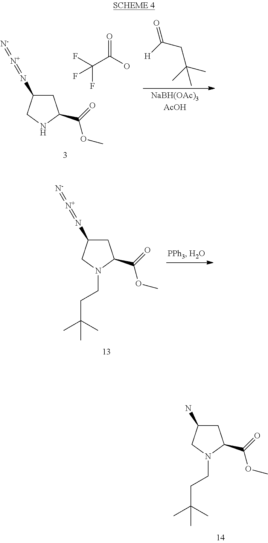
C1C(N)CN(CCC(C)(C)C)C1C(=O)OC.C1C(N=[N+]=[N-])CN(CCC(C)(C)C)C1C(=O)OC.C(C(F)(F)F)(O)=O.C1C(N=[N+]=[N-])CNC1C(=O)OC.[H]C(CC(C)(C)C)=O
